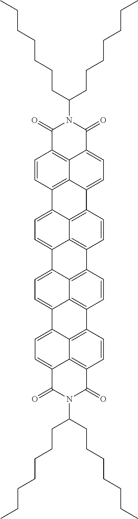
C1(=O)C2=C3C(=CC=C4C5=C6C(=CC=C7C6=C(C=C5)C5=C6C8=C(C=C5)C5=C9C(=CC=C%10C9=C(C=C5)C(=O)N(C(CCCCCCC)CCCCCCC)C%10=O)C8=CC=C76)C(=C34)C=C2)C(=O)N1C(CCCCCCC)CCCCCCC
